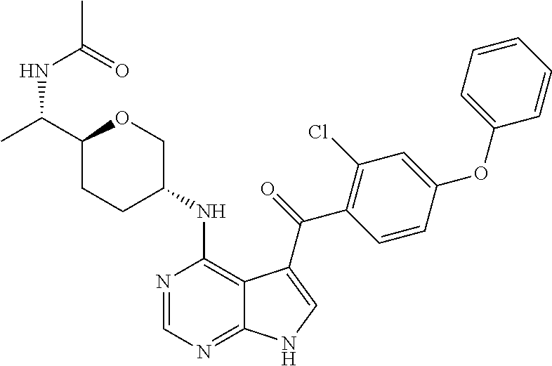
C1(C(NC(C)=O)C)CCC(NC2=C3C(=NC=N2)NC=C3C(=O)C2=C(Cl)C=C(OC3=CC=CC=C3)C=C2)CO1
